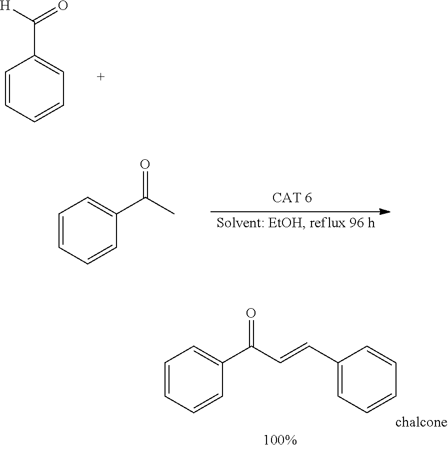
C1=CC=CC=C1C([H])=O.C1=CC=CC(C(C)=O)=C1.C1=CC=CC(C(C=CC2=CC=CC=C2)=O)=C1
